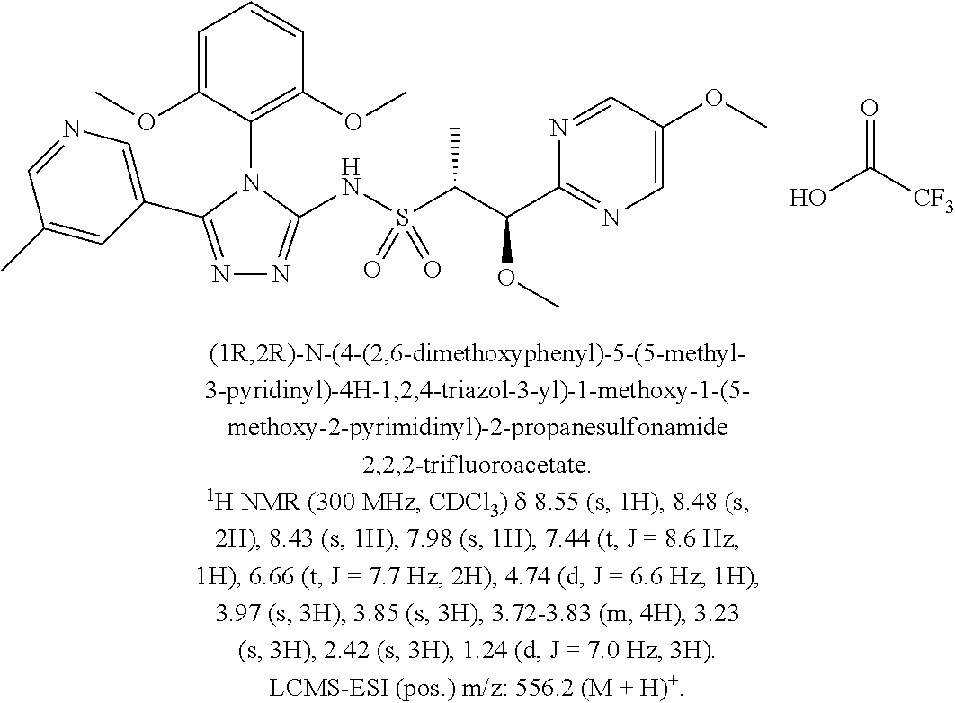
C1=C(OC)C(N2C(C3=CN=CC(C)=C3)=NN=C2NS(C(C(C2=NC=C(OC)C=N2)OC)C)(=O)=O)=C(OC)C=C1.OC([CF3])=O
